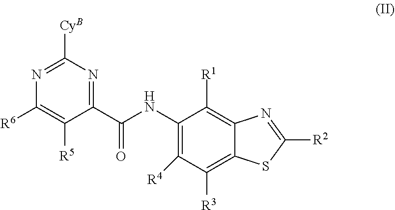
C1(NC(C2=NC([CyB])=NC([R6])=C2[R5])=O)=C([R4])C([R3])=C2C(=C1[R1])N=C([R2])S2
